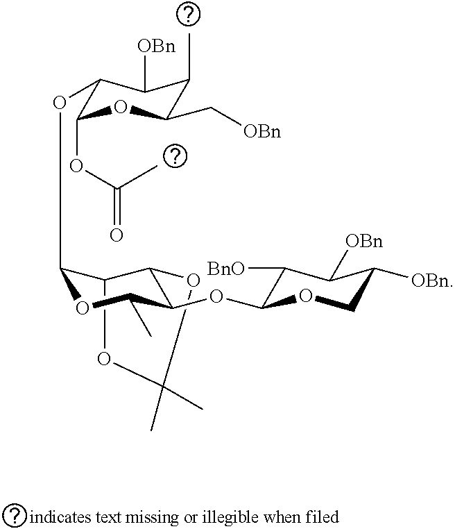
C1(C)(C)OC2C(OC3C(OC(=O)C)OC(C[OBn])C(C)C3[OBn])OC(C)C(OC3C([BnO])C([OBn])C([OBn])CO3)C2O1
